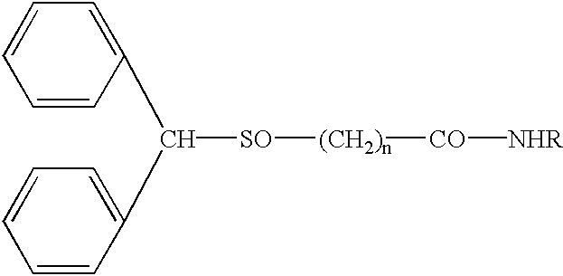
C1=CC(C(C2=CC=CC=C2)[SO][(CH2)n][CO][NHR])=CC=C1
